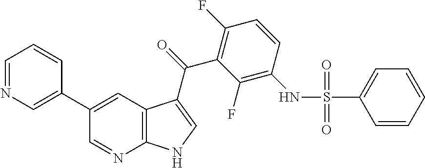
C1=NC=C(C2=CC3=C(N=C2)NC=C3C(=O)C2=C(F)C=CC(NS(C3=CC=CC=C3)(=O)=O)=C2F)C=C1
